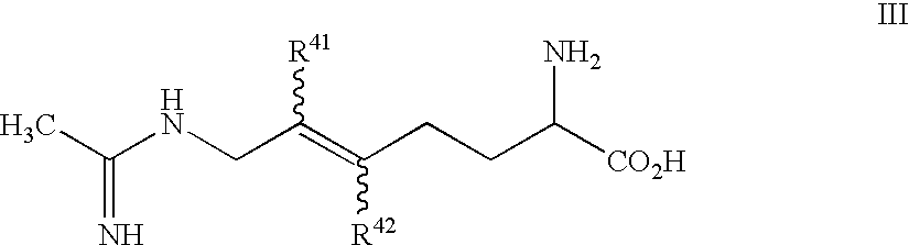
CC(NCC(=C(CCC([CO2H])N)[R42])[R41])=N
